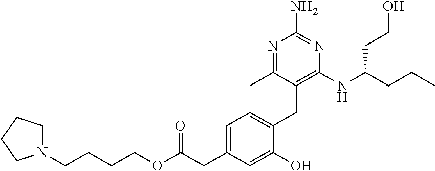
C(COC(CC1=CC=C(CC2=C(NC(CCC)CCO)N=C(N)N=C2C)C(O)=C1)=O)CCN1CCCC1
